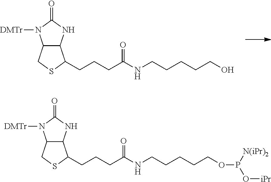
C(C(NCCCCCO)=O)CCC1C2C(N([DMTr])C(=O)N2)CS1.C(C(NCCCCCOP(O[iPr])[N(iPr)2])=O)CCC1C2C(N([DMTr])C(=O)N2)CS1
